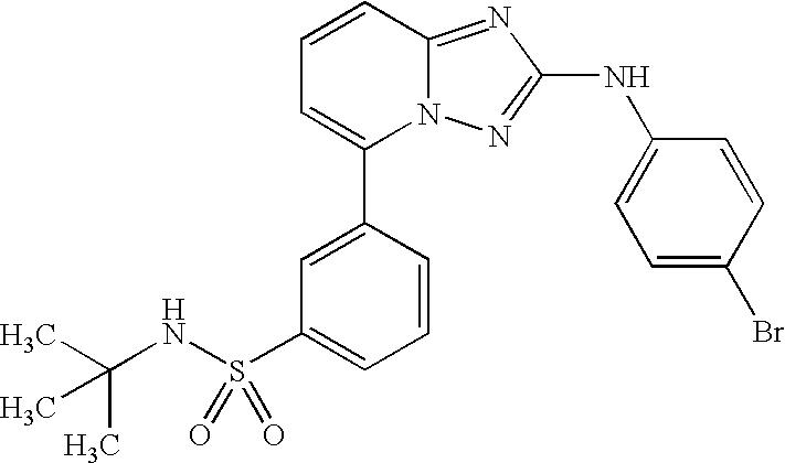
N(C1=NN2C(=N1)C=CC=C2C1=CC(S(NC(C)(C)C)(=O)=O)=CC=C1)C1=CC=C(Br)C=C1
